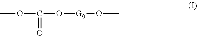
COC(O[G0]OC)=O
